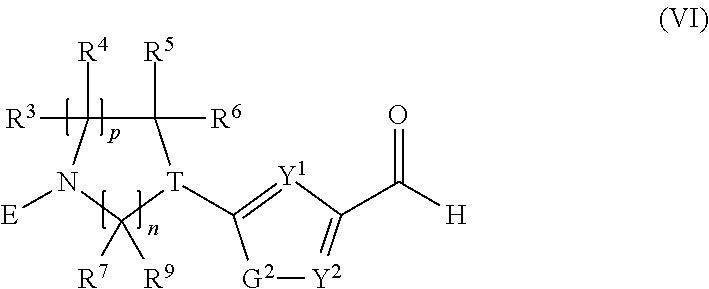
[G2]1[Y2]=C(C([H])=O)[Y1]=C1[T]1C([R6])([R5])C([R4])([R3])N([E])C1([R9])[R7]
